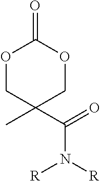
O1CC(C(=O)N([R])[R])(C)COC1=O
